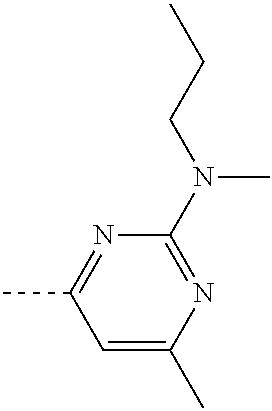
C1=C(C)N=C(N(CCC)C)N=C1C
